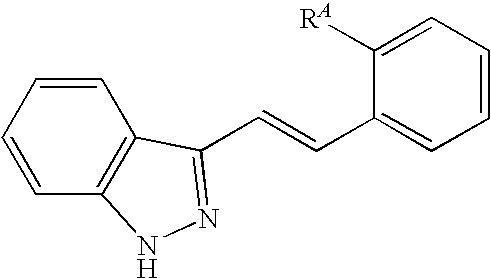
C1=CC=CC2=C1C(C=CC1=CC=CC=C1[RA])=NN2
